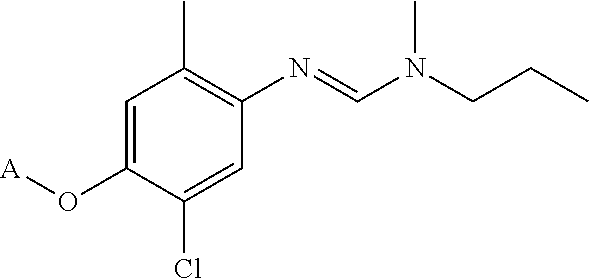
C1=C(O[A])C(Cl)=CC(N=CN(CCC)C)=C1C
